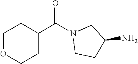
C1OCCC(C(N2CCC(N)C2)=O)C1
